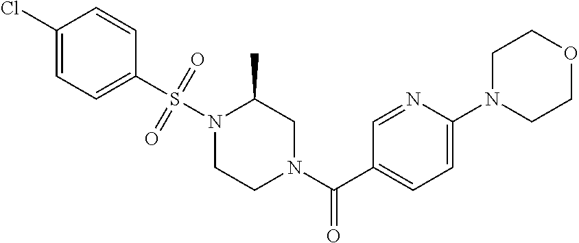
C1(Cl)=CC=C(S(N2CCN(C(C3=CC=C(N4CCOCC4)N=C3)=O)CC2C)(=O)=O)C=C1
